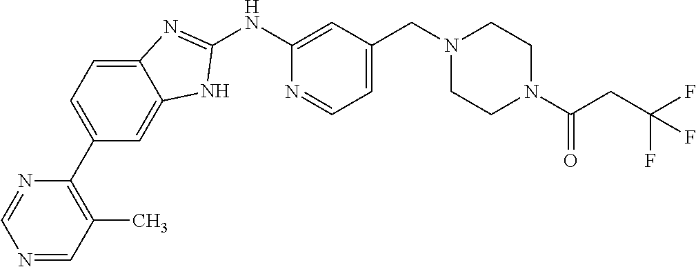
C1=C2C(=CC(C3=C(C)C=NC=N3)=C1)NC(NC1=CC(CN3CCN(C(CC(F)(F)F)=O)CC3)=CC=N1)=N2
